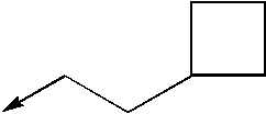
C1(CC->C)CCC1
